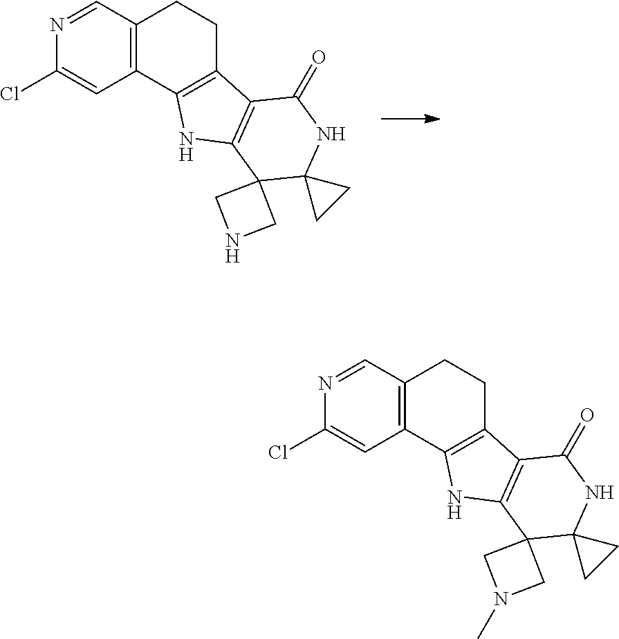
N1=CC2=C(C=C1Cl)C1=C(CC2)C2=C(N1)C1(CNC1)C1(NC2=O)CC1.N1=CC2=C(C=C1Cl)C1=C(CC2)C2=C(N1)C1(CN(C)C1)C1(NC2=O)CC1
